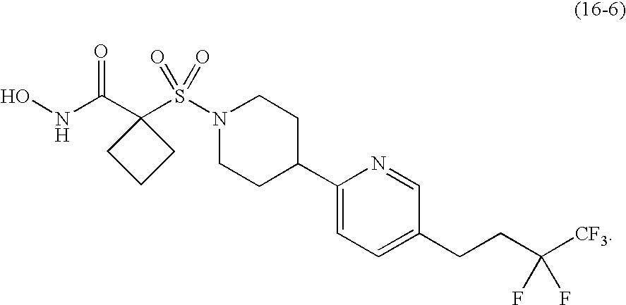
C1(C(NO)=O)(S(N2CCC(C3=CC=C(CCC([CF3])(F)F)C=N3)CC2)(=O)=O)CCC1
